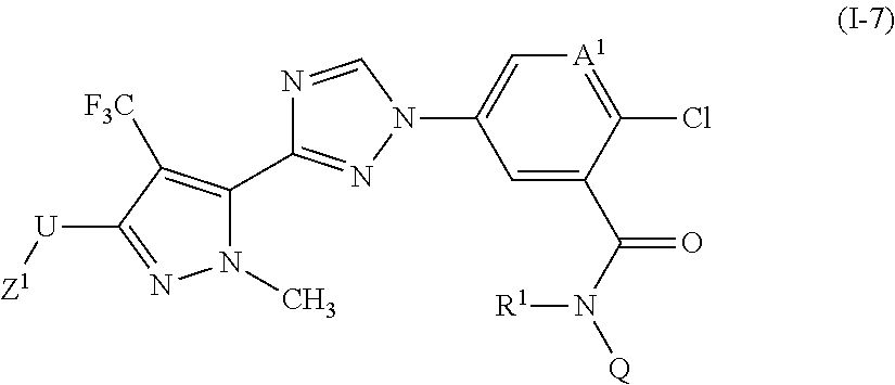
N1(C)C(C2=NN(C3=C[A1]=C(Cl)C(C(N([Q])[R1])=O)=C3)C=N2)=C([F3C])C([U][Z1])=N1
